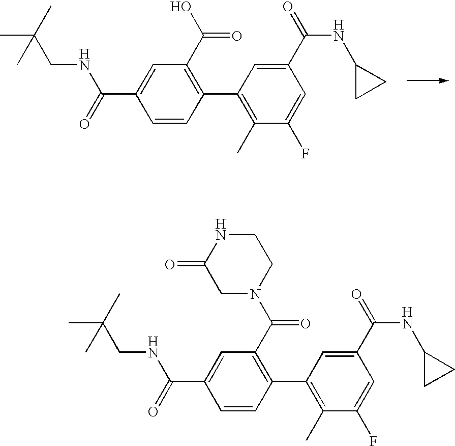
CC(CNC(=O)C1=CC(C(O)=O)=C(C2=C(C)C(F)=CC(C(NC3CC3)=O)=C2)C=C1)(C)C.CC(C)(CNC(=O)C1=CC(C(N2CCNC(=O)C2)=O)=C(C2=C(C)C(F)=CC(C(NC3CC3)=O)=C2)C=C1)C
